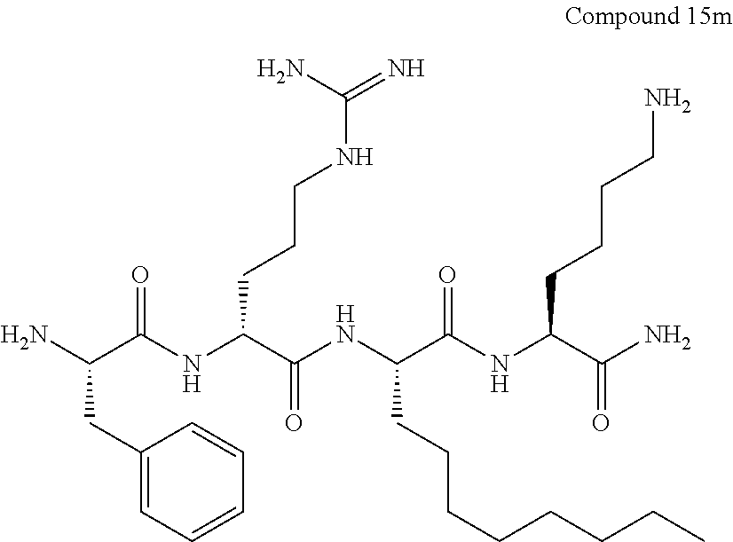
NC(C(NC(C(NC(C(NC(C(N)=O)CCCCN)=O)CCCCCCCC)=O)CCCNC(N)=N)=O)CC1=CC=CC=C1
